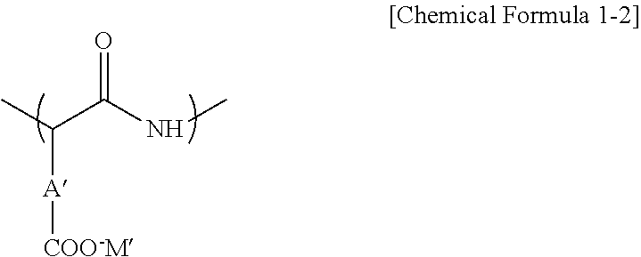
[A]([COO-M])C(C(NC)=O)C
